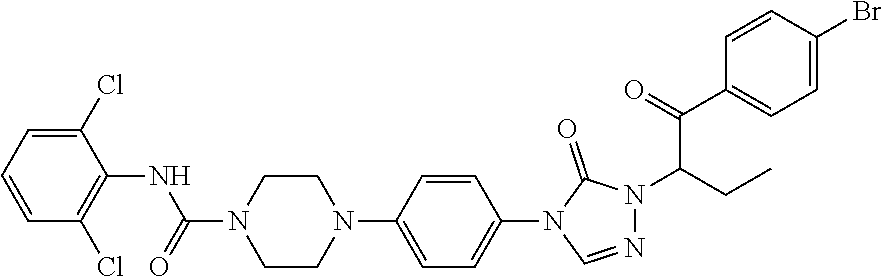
C1(NC(N2CCN(C3=CC=C(N4C=NN(C(CC)C(=O)C5=CC=C(Br)C=C5)C4=O)C=C3)CC2)=O)=C(Cl)C=CC=C1Cl
